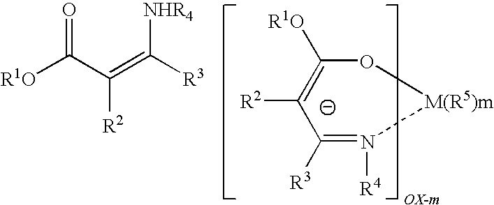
C1([R3])=N([R4])[M(R5)m]OC([R1O])=C1[R2].[R1O]C(C(=C([R3])[NHR4])[R2])=O
